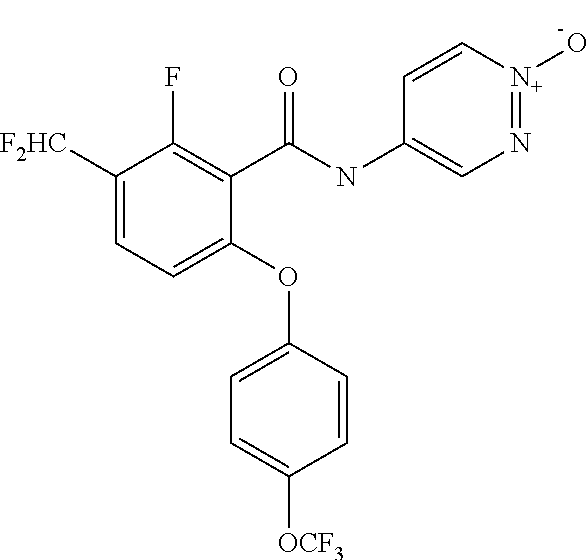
C1(C(NC2=CN=[N+](O)C=C2)=O)=C(F)C([F2HC])=CC=C1OC1=CC=C([OCF3])C=C1
